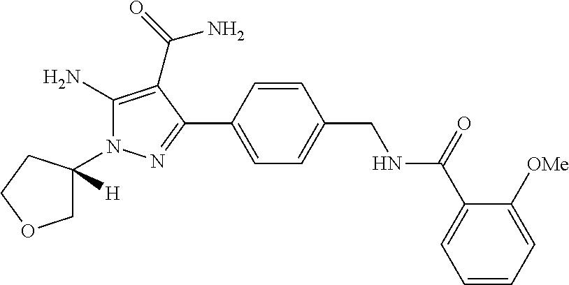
C1C(N2C(N)=C(C(N)=O)C(C3=CC=C(CNC(C4=CC=CC=C4[OMe])=O)C=C3)=N2)([H])CCO1
